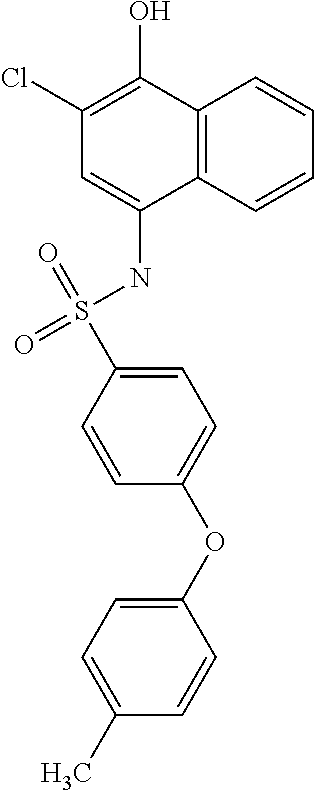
C12=C(C=CC=C1)C(NS(=O)(=O)C1=CC=C(OC3=CC=C(C)C=C3)C=C1)=CC(Cl)=C2O
